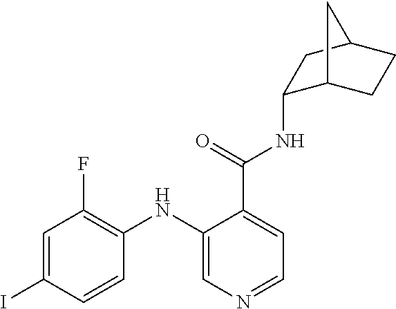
C(C1=CC=NC=C1NC1=C(F)C=C(I)C=C1)(=O)NC1C2CCC(C1)C2
